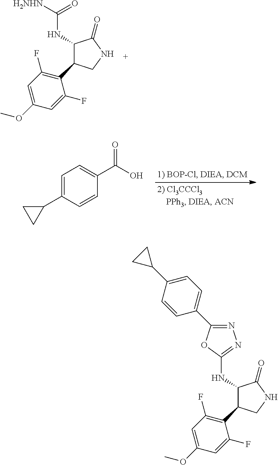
C1(NC([H2NHN])=O)C(C2=C(F)C=C(OC)C=C2F)CNC1=O.C1(C2=CC=C(C(O)=O)C=C2)CC1.C1(NC2=NN=C(C3=CC=C(C4CC4)C=C3)O2)C(C2=C(F)C=C(OC)C=C2F)CNC1=O
